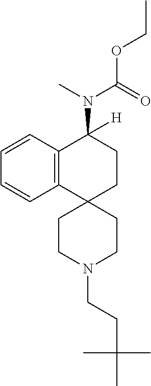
C12=C(C=CC=C1)C(N(C(OCC)=O)C)([H])CCC21CCN(CCC(C)(C)C)CC1
